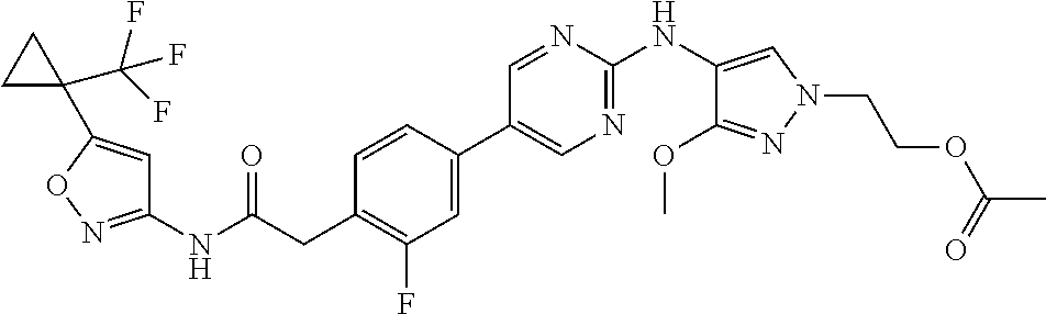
C1(NC(=O)CC2=C(F)C=C(C3=CN=C(NC4=CN(CCOC(C)=O)N=C4OC)N=C3)C=C2)=NOC(C2(C(F)(F)F)CC2)=C1
